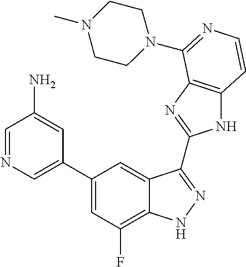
C1=C(C2=CC(F)=C3C(=C2)C(C2=NC4=C(N2)C=CN=C4N2CCN(C)CC2)=NN3)C=C(N)C=N1
